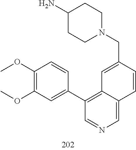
N1(CC2=CC3=C(C4=CC(OC)=C(OC)C=C4)C=NC=C3C=C2)CCC(N)CC1
